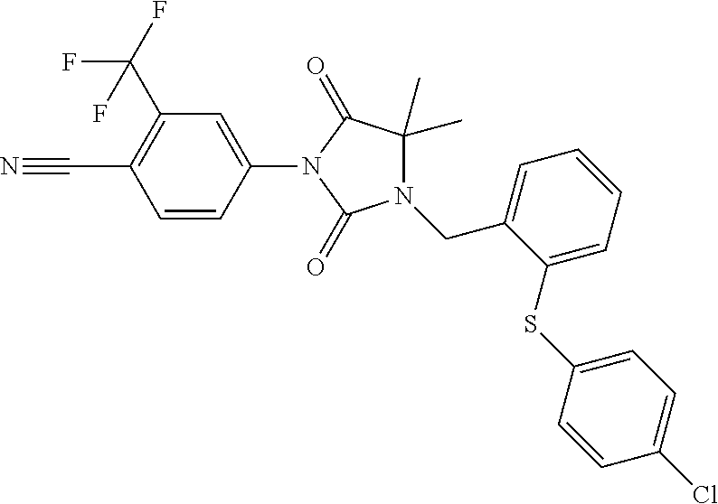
N1(CC2=CC=CC=C2SC2=CC=C(Cl)C=C2)C(C)(C)C(=O)N(C2=CC(C(F)(F)F)=C(C#N)C=C2)C1=O
